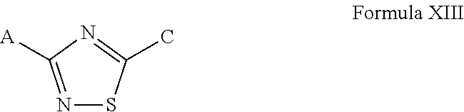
N1=C([A])N=C(C)S1
